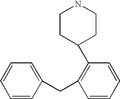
C1=CC(CC2=C(C3CCNCC3)C=CC=C2)=CC=C1
